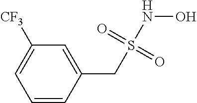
C1=CC(CS(NO)(=O)=O)=CC([CF3])=C1
